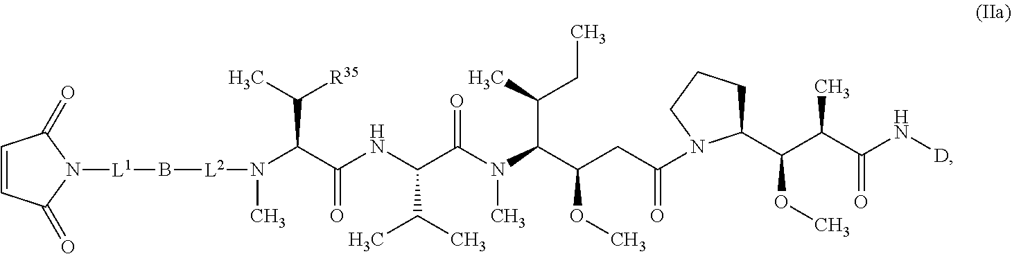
[L1](B[L2]N(C)C(C(NC(C(N(C(C(CC(=O)N1C(C(C(C(N[D])=O)C)OC)CCC1)OC)C(C)CC)C)=O)C(C)C)=O)C(C)[R35])N1C(=O)C=CC1=O
